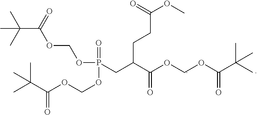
C(C(=O)OCOP(=O)(CC(C(OCOC(C(C)(C)C)=O)=O)CCC(OC)=O)OCOC(C(C)(C)C)=O)(C)(C)C
